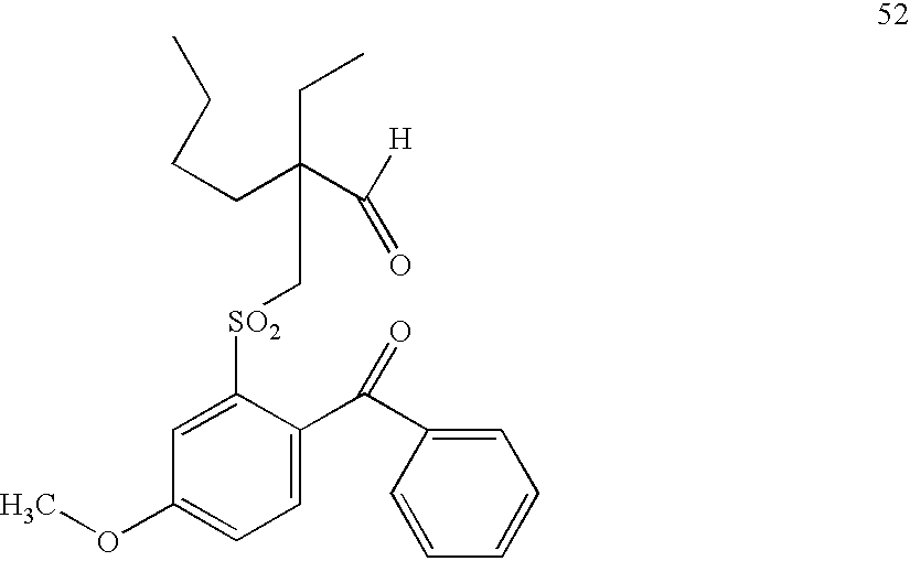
C1=C(C(C2=CC=CC=C2)=O)C([SO2]CC(C([H])=O)(CCCC)CC)=CC(OC)=C1
